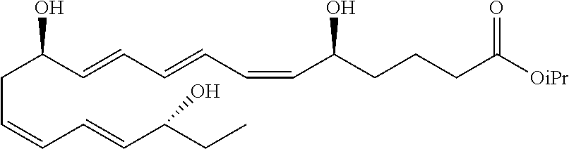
C(C=CC=CC(CC)O)C(C=CC=CC=CC(CCCC([OiPr])=O)O)O
